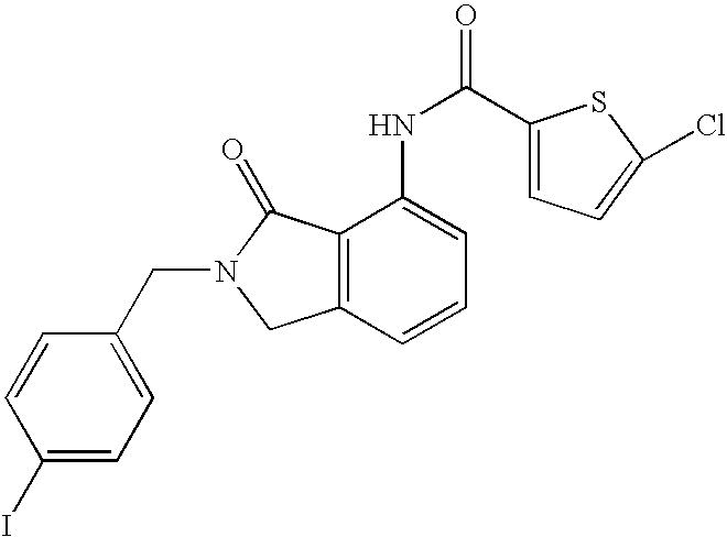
C12=C(C=CC=C1NC(=O)C1=CC=C(Cl)S1)CN(CC1=CC=C(I)C=C1)C2=O
